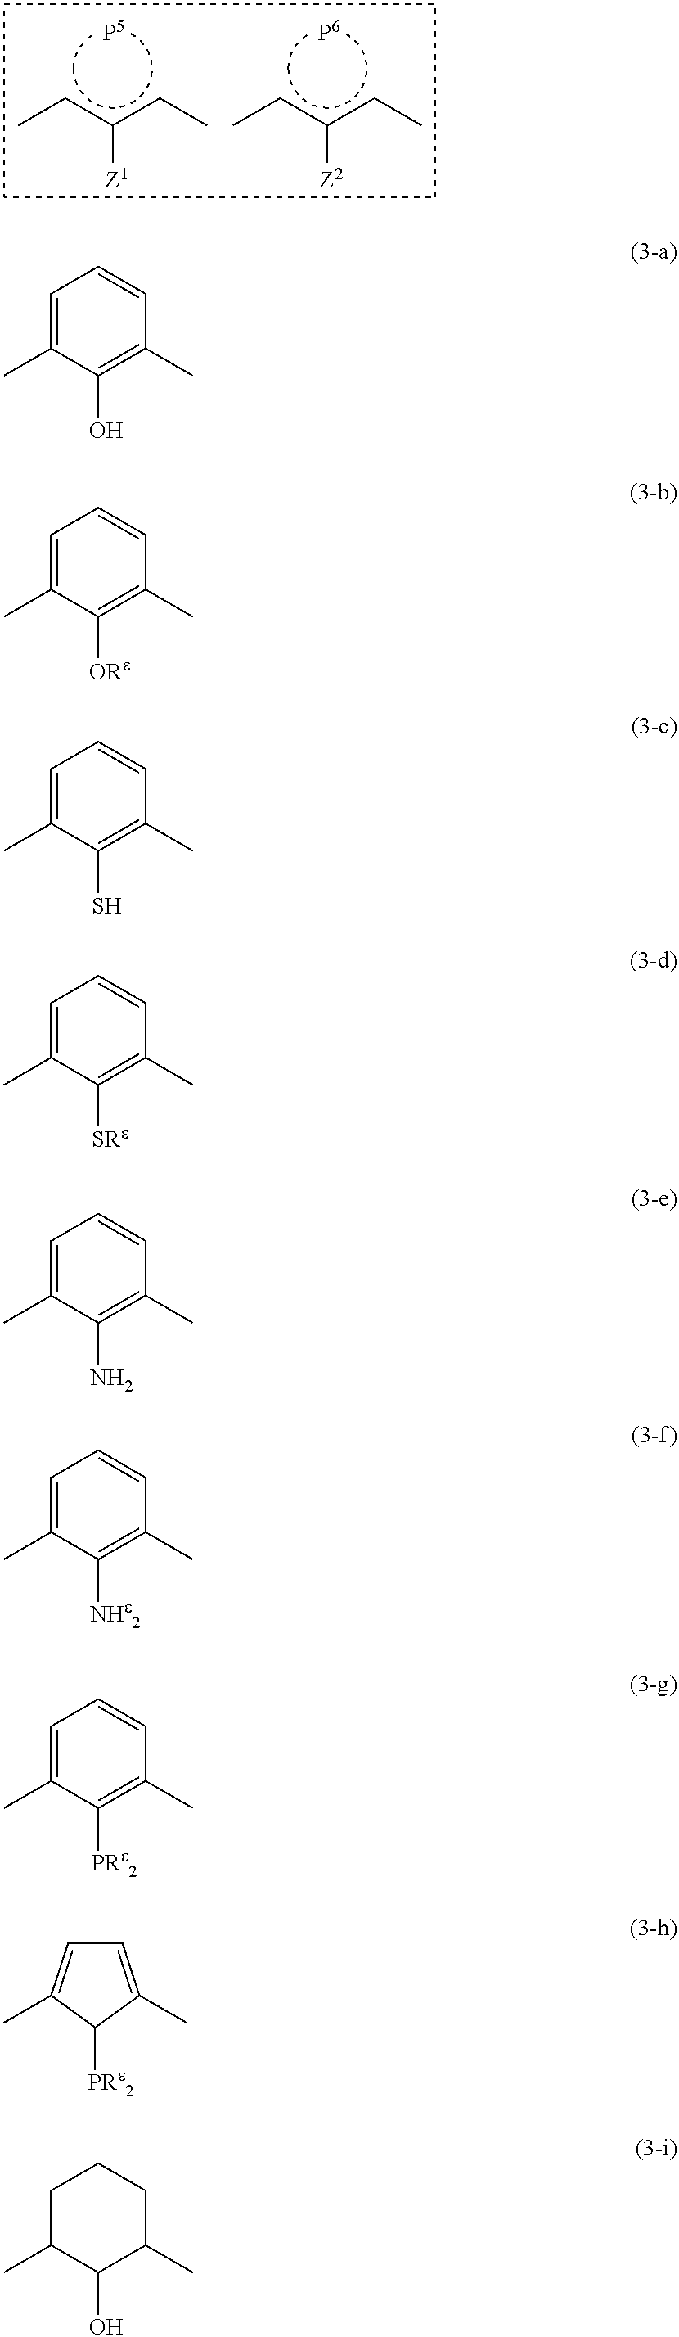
Ccc(cC)[Z1].Ccc(cC)[Z2].C1=C(C)C(O)=C(C)C=C1.C1=C(C)C([ORe])=C(C)C=C1.C1=C(C)C(S)=C(C)C=C1.C1=C(C)C([SRe])=C(C)C=C1.C1=C(C)C(N)=C(C)C=C1.C1=C(C)C([NHe2])=C(C)C=C1.C1=C(C)C([PRe2])=C(C)C=C1.C1([PRe2])C(C)=CC=C1C.C1C(C)C(O)C(C)CC1
